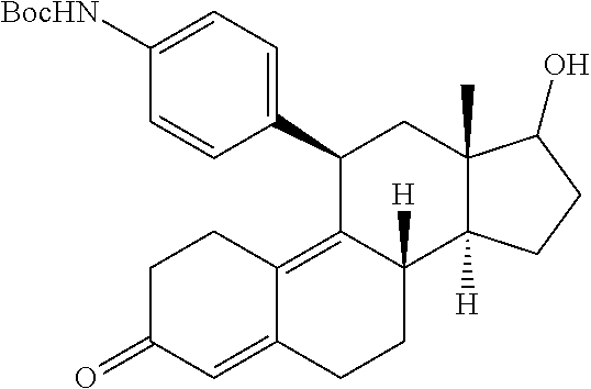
C1(C2C3=C4C(=CC(=O)CC4)CCC3([H])C3([H])C(C)(C2)C(O)CC3)=CC=C([BocHN])C=C1
